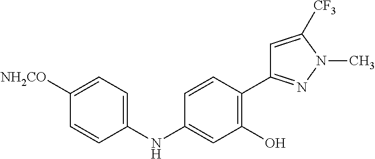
N(C1=CC(O)=C(C2=NN(C)C([CF3])=C2)C=C1)C1=CC=C([NH2CO])C=C1
